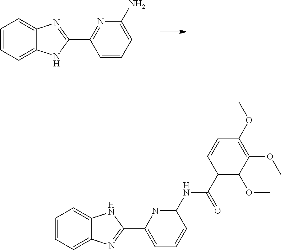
C1=CC=C2C(=C1)N=C(C1=NC(N)=CC=C1)N2.C1=CC=C2C(=C1)NC(C1=CC=CC(NC(=O)C3=C(OC)C(OC)=C(OC)C=C3)=N1)=N2
